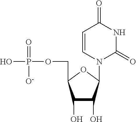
OP(=O)(OCC1C(O)C(O)C(N2C(=O)NC(=O)C=C2)O1)[O-]
